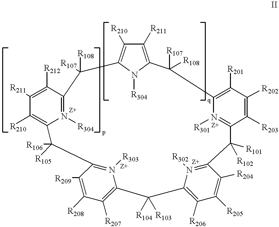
C1([R212])=C([R211])C([R210])=C2N([R304])=C1C([R108])([R107])C1=C([R210])C([R211])=C(N1[R304])C([R107])([R108])C1=C([R201])C([R202])=C([R203])C(=N1[R301])C([R101])([R102])C1=N([R302])C(=C([R206])C([R205])=C1[R204])C([R104])([R103])C1=C([R207])C([R208])=C([R209])C(=N1[R303])C2([R106])[R105]
